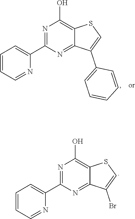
N1=C(C2=CC=CC=N2)N=C2C(=C1O)SC=C2Br.N1=C(C2=CC=CC=N2)N=C2C(=C1O)SC=C2C1=CC=CC=C1
